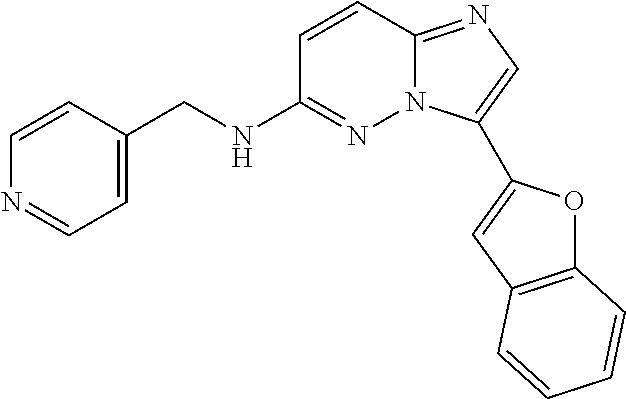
C1(CNC2=NN3C(=NC=C3C3=CC4=C(O3)C=CC=C4)C=C2)=CC=NC=C1
